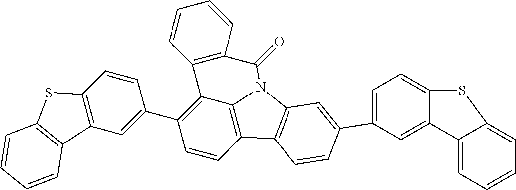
C1=CC2=C3C(=C1C1=CC4=C(C=C1)SC1=C4C=CC=C1)C1=C(C=CC=C1)C(=O)N3C1=C2C=CC(C2=CC=C3C(=C2)C2=CC=CC=C2S3)=C1
